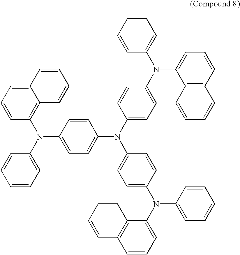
C12=CC=CC(N(C3=CC=C(N(C4=CC=C(N(C5=CC=CC=C5)C5=CC=CC6=C5C=CC=C6)C=C4)C4=CC=C(N(C5=CC=CC6=C5C=CC=C6)C5=CC=CC=C5)C=C4)C=C3)C3=CC=CC=C3)=C1C=CC=C2
